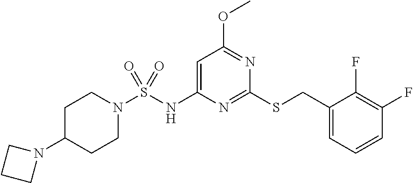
C1=C(NS(N2CCC(N3CCC3)CC2)(=O)=O)N=C(SCC2=CC=CC(F)=C2F)N=C1OC
